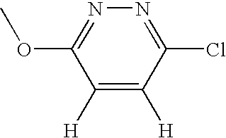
C1([H])=C([H])C(Cl)=NN=C1OC
